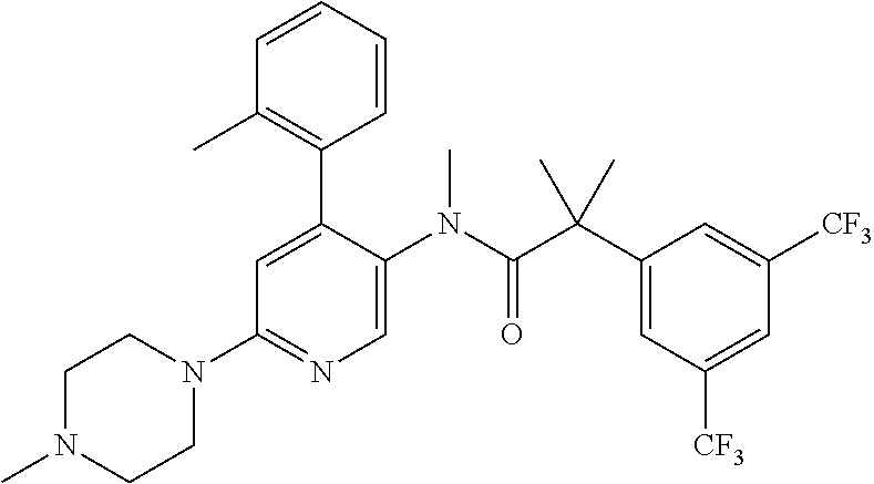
N1(C)CCN(C2=NC=C(N(C(C(C3=CC([CF3])=CC([CF3])=C3)(C)C)=O)C)C(C3=C(C)C=CC=C3)=C2)CC1
